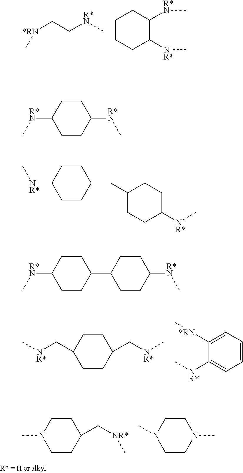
[*RN](CC[R*N]C)C.C1CCC([NR*]C)C([R*N]C)C1.C1CC(C[NR*]C)CCC1C[NR*]C.C1=C([NR*]C)C([*RN]C)=CC=C1.C1CC(C[NR*]C)CCN1C.C1CN(C)CCN1C.C1CC([R*N]C)CCC1[R*N]C.C1CC(CC2CCC([NR*]C)CC2)CCC1[NR*]C.C1CC(C2CCC([R*N]C)CC2)CCC1[R*N]C
